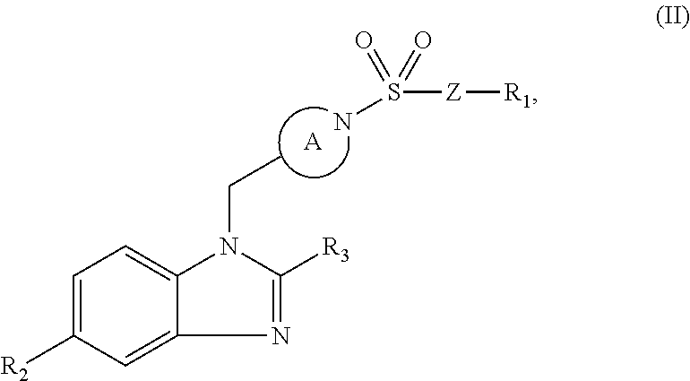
[A].C1=C([R2])C=C2C(=C1)N(CC)C([R3])=N2.NS(=O)([Z][R1])=O
